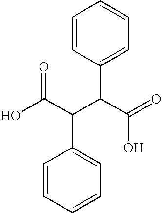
C1=CC(C(C(=O)O)C(C(O)=O)C2=CC=CC=C2)=CC=C1
